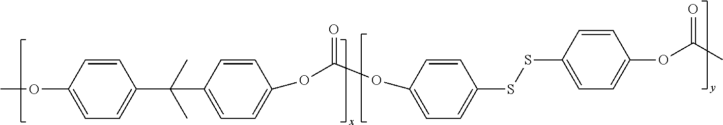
COC1=CC=C(C(C)(C)C2=CC=C(OC(OC3=CC=C(SSC4=CC=C(OC(C)=O)C=C4)C=C3)=O)C=C2)C=C1
